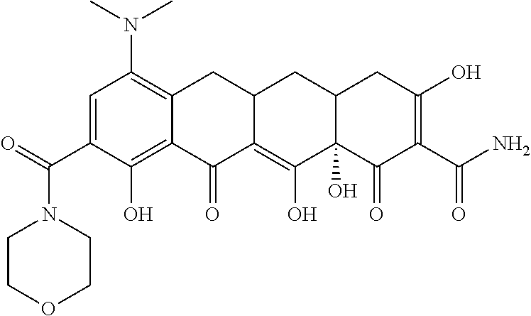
C1=C(C(=O)N2CCOCC2)C(O)=C2C(=C1N(C)C)CC1C(=C(O)C3(O)C(C1)CC(O)=C(C(N)=O)C3=O)C2=O
